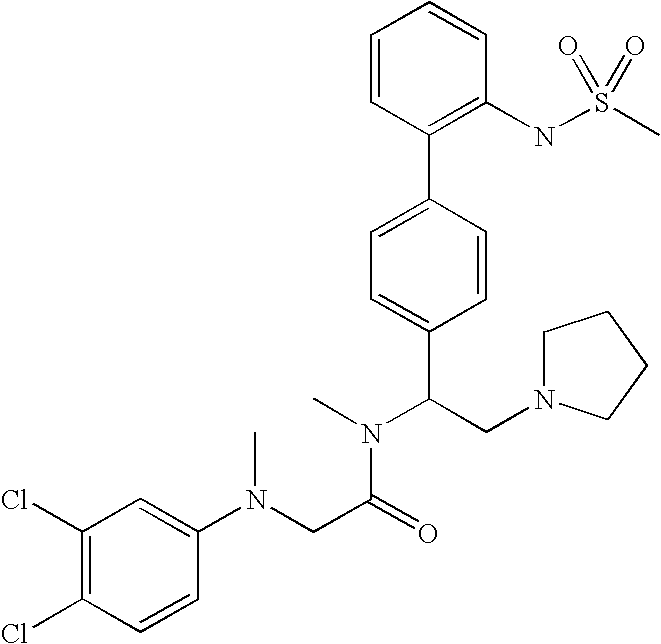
C1=CC(C2=CC=C(C(CN3CCCC3)N(C)C(CN(C3=CC(Cl)=C(Cl)C=C3)C)=O)C=C2)=C(NS(C)(=O)=O)C=C1
